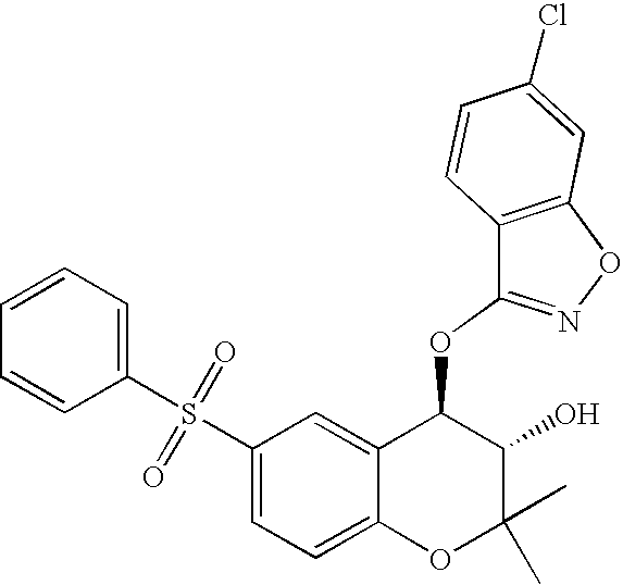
C1(OC2=NOC3=C2C=CC(Cl)=C3)C2=CC(S(C3=CC=CC=C3)(=O)=O)=CC=C2OC(C)(C)C1O
